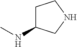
CNC1CCNC1
